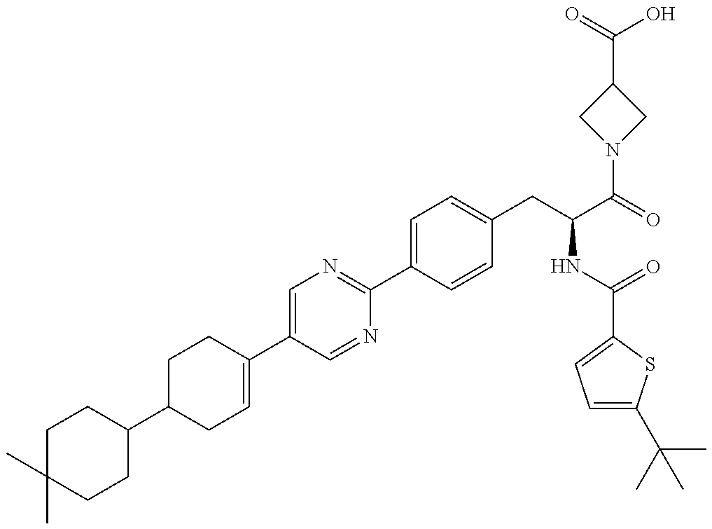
C1(C)(C)CCC(C2CC=C(C3=CN=C(C4=CC=C(CC(C(=O)N5CC(C(=O)O)C5)NC(=O)C5=CC=C(C(C)(C)C)S5)C=C4)N=C3)CC2)CC1
